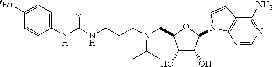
C(NCCCN(CC1C(O)C(O)C(N2C3=C(C(N)=NC=N3)C=C2)O1)C(C)C)(NC1=CC=C([tBu])C=C1)=O
